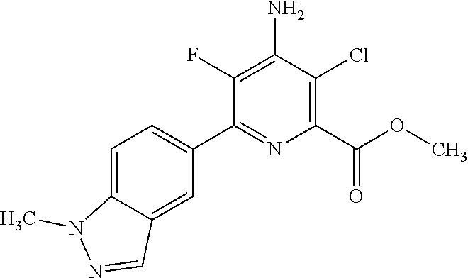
C1(C2=CC=C3C(=C2)C=NN3C)=NC(C(=O)OC)=C(Cl)C(N)=C1F
